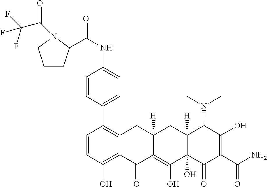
C1=CC(O)=C2C(=C1C1=CC=C(NC(=O)C3CCCN3C(C(F)(F)F)=O)C=C1)CC1([H])C(=C(O)C3(O)C([H])(C1)C(N(C)C)C(O)=C(C(N)=O)C3=O)C2=O
